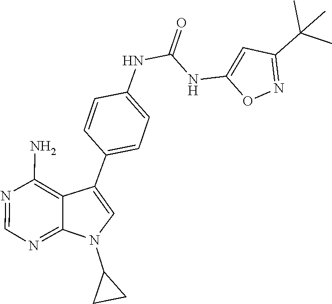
N1=C2C(=C(N)N=C1)C(C1=CC=C(NC(NC3=CC(C(C)(C)C)=NO3)=O)C=C1)=CN2C1CC1
